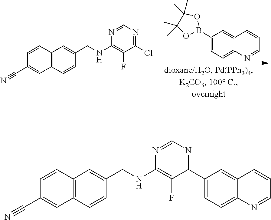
C1(B2OC(C)(C)C(C)(C)O2)=CC=C2C(=C1)C=CC=N2.C1=CC2=C(C=C1C#N)C=CC(CNC1=C(F)C(Cl)=NC=N1)=C2.C1=CC2=C(C=C1C#N)C=CC(CNC1=C(F)C(C3=CC=C4C(=C3)C=CC=N4)=NC=N1)=C2
